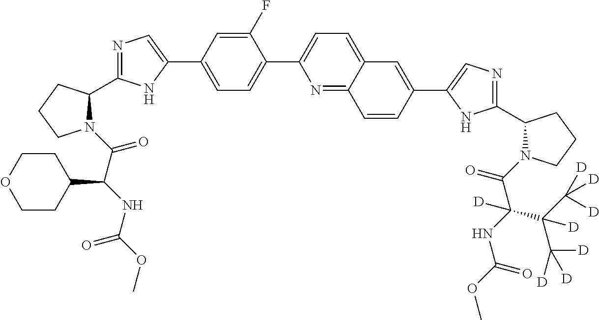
N1(C(C(NC(OC)=O)C2CCOCC2)=O)C(C2=NC=C(C3=CC=C(C4=CC=C5C(=N4)C=CC(C4=CN=C(C6N(C(=O)C(NC(OC)=O)(C(C([D])([D])[D])(C([D])([D])[D])[D])[D])CCC6)N4)=C5)C(F)=C3)N2)CCC1
